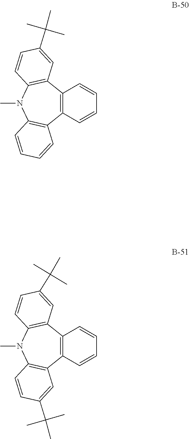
C12=C(C3=C(N(C)C4=C1C=CC=C4)C=CC(C(C)(C)C)=C3)C=CC=C2.C12=C(C3=C(N(C)C4=C1C=C(C(C)(C)C)C=C4)C=CC(C(C)(C)C)=C3)C=CC=C2
